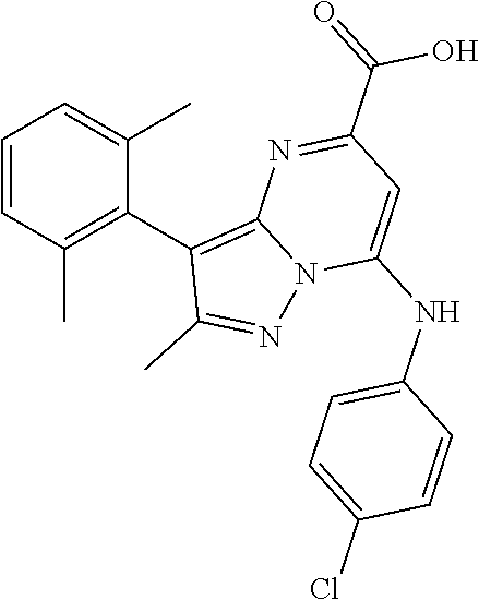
C1=CC(C)=C(C2=C3N(N=C2C)C(NC2=CC=C(Cl)C=C2)=CC(C(=O)O)=N3)C(C)=C1
